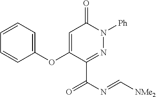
C1=C(OC2=CC=CC=C2)C(C(=O)N=C[NMe2])=NN([Ph])C1=O
